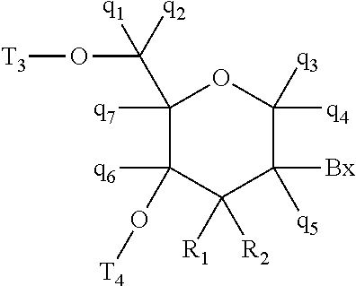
C1([q7])(C([q2])(O[T3])[q1])C([q6])(O[T4])C([R1])([R2])C([Bx])([q5])C([q4])([q3])O1
